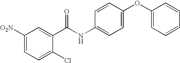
C1([O2N])=CC=C(Cl)C(C(NC2=CC=C(OC3=CC=CC=C3)C=C2)=O)=C1
